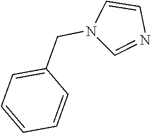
C1=CN(CC2=CC=CC=C2)C=N1
